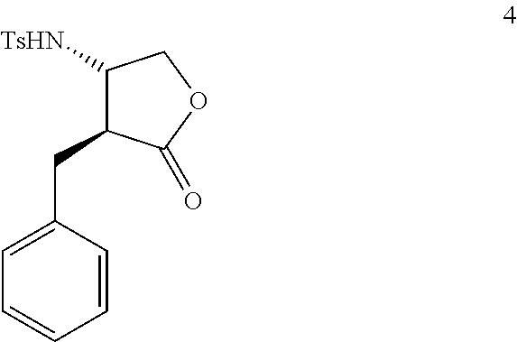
C1([TsHN])C(CC2=CC=CC=C2)C(=O)OC1
